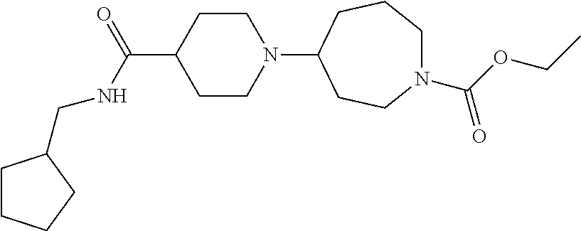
C1CN(C2CCN(C(OCC)=O)CCC2)CCC1C(=O)NCC1CCCC1
